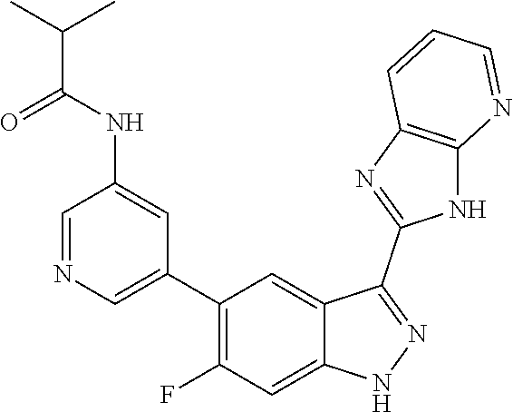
C1=NC=C(C2=C(F)C=C3C(=C2)C(C2=NC4=C(N2)N=CC=C4)=NN3)C=C1NC(C(C)C)=O
